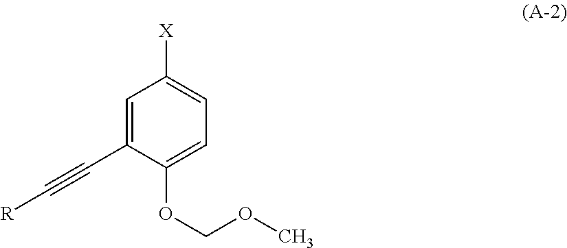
C1=C(C#C[R])C(OCOC)=CC=C1[X]
